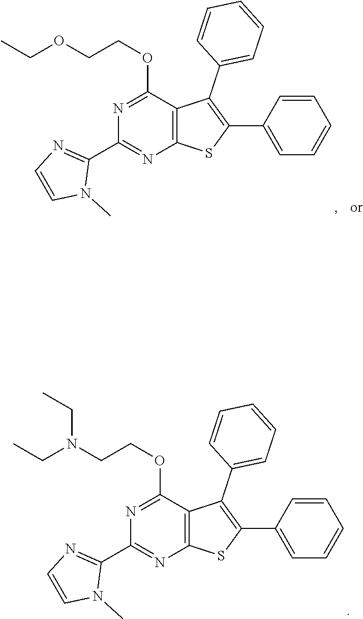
C12=C(C(OCCN(CC)CC)=NC(C3=NC=CN3C)=N1)C(C1=CC=CC=C1)=C(C1=CC=CC=C1)S2.C12=C(C(OCCOCC)=NC(C3=NC=CN3C)=N1)C(C1=CC=CC=C1)=C(C1=CC=CC=C1)S2
